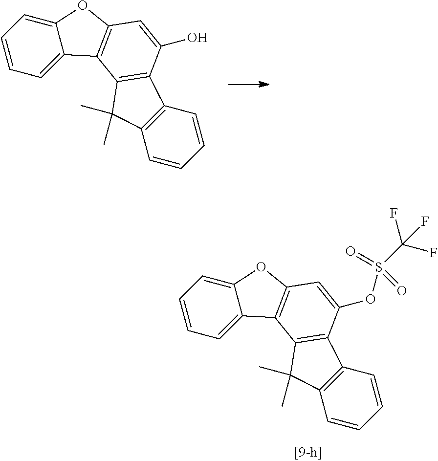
C12=CC=CC=C1C1=C(O2)C=C(OS(C(F)(F)F)(=O)=O)C2=C1C(C)(C)C1=C2C=CC=C1.C12=CC=CC=C1C1=C(O2)C=C(O)C2=C1C(C)(C)C1=C2C=CC=C1
